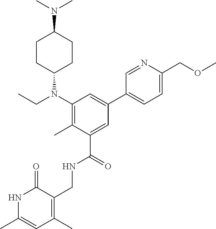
N1C(C)=CC(C)=C(CNC(C2=CC(C3=CC=C(COC)N=C3)=CC(N(CC)C3CCC(N(C)C)CC3)=C2C)=O)C1=O
